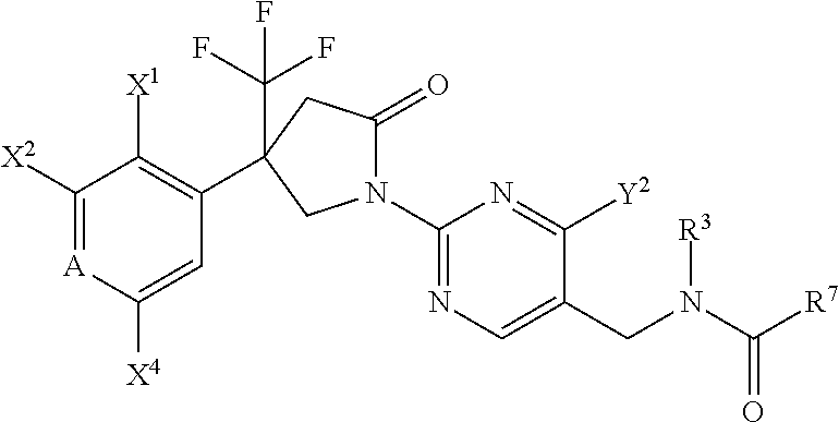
C1([X2])=[A]C([X4])=CC(C2(C(F)(F)F)CC(=O)N(C3=NC=C(CN(C([R7])=O)[R3])C([Y2])=N3)C2)=C1[X1]
